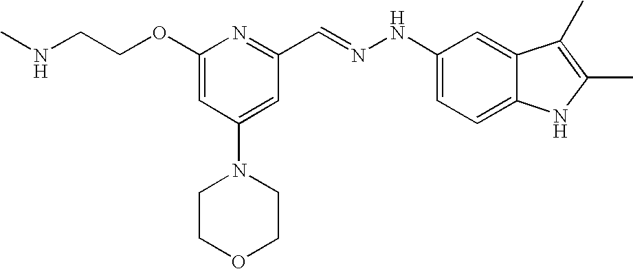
C(COC1=CC(N2CCOCC2)=CC(C=NNC2=CC=C3C(=C2)C(C)=C(C)N3)=N1)NC
